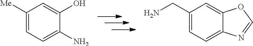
C1([Me])=CC=C(N)C(O)=C1.C1(CN)=CC=C2C(=C1)OC=N2
